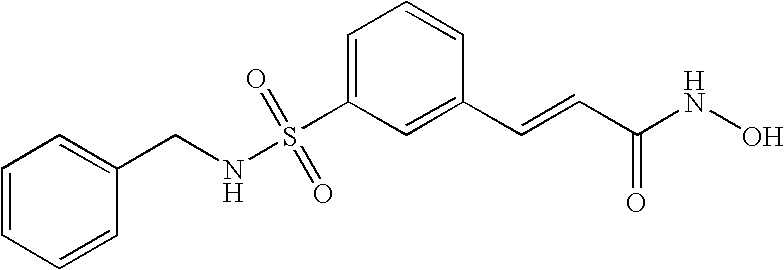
S(C1=CC=CC(C=CC(NO)=O)=C1)(NCC1=CC=CC=C1)(=O)=O
